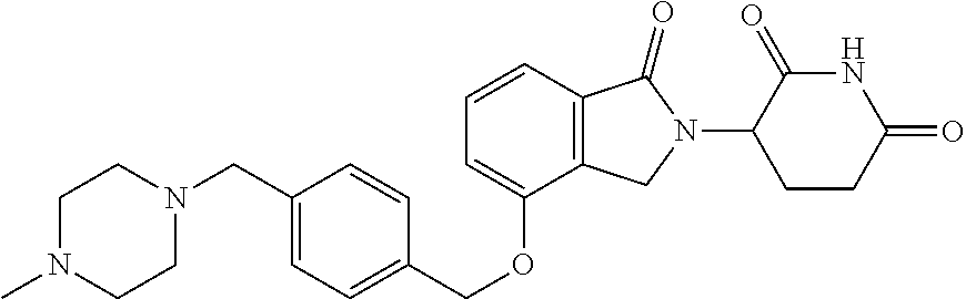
C1CN(CC2=CC=C(COC3=CC=CC4=C3CN(C3CCC(=O)NC3=O)C4=O)C=C2)CCN1C
